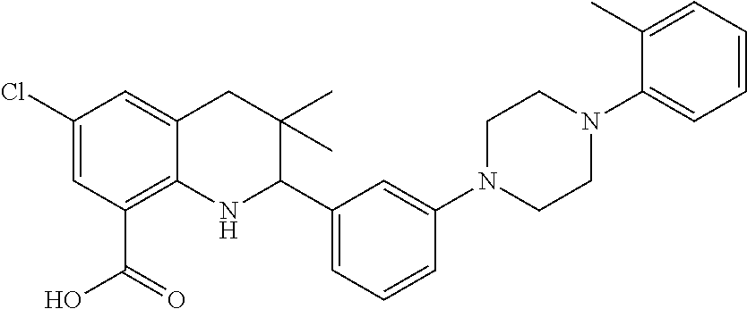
C1(Cl)=CC(C(O)=O)=C2C(=C1)CC(C)(C)C(C1=CC=CC(N3CCN(C4=CC=CC=C4C)CC3)=C1)N2
